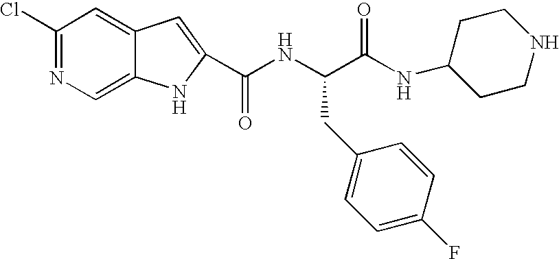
C1(Cl)=NC=C2C(=C1)C=C(C(NC(C(=O)NC1CCNCC1)CC1=CC=C(F)C=C1)=O)N2
